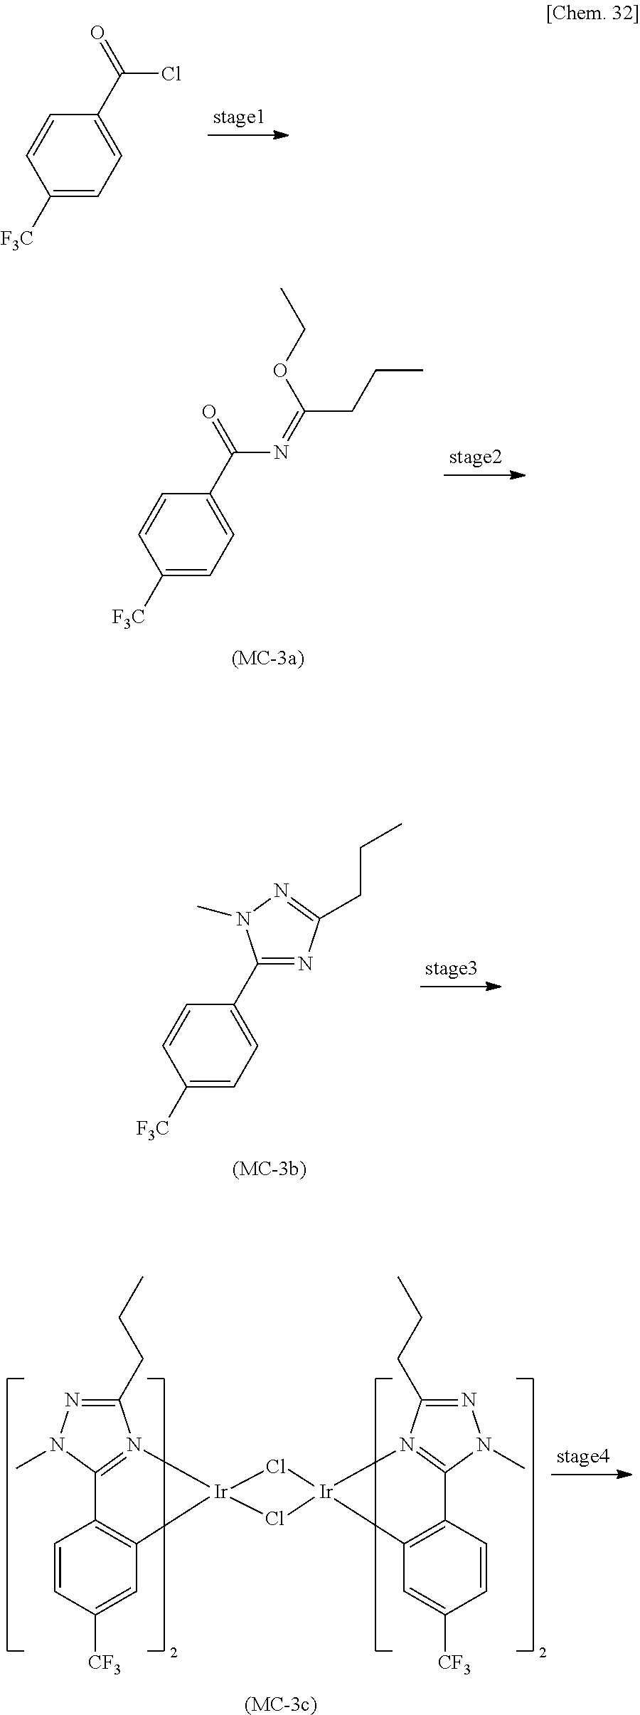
C1(C(=O)Cl)=CC=C([F3C])C=C1.C1(C(=O)N=C(CCC)OCC)=CC=C([F3C])C=C1.C1(C2=NC(CCC)=NN2C)=CC=C([F3C])C=C1.C1(CCC)=NN(C)C2=N1[Ir]1(C3=C2C=CC([CF3])=C3)Cl[Ir]2(N3=C(N(C)N=C3CCC)C3=C2C=C([CF3])C=C3)Cl1.[(MC-3c)]
